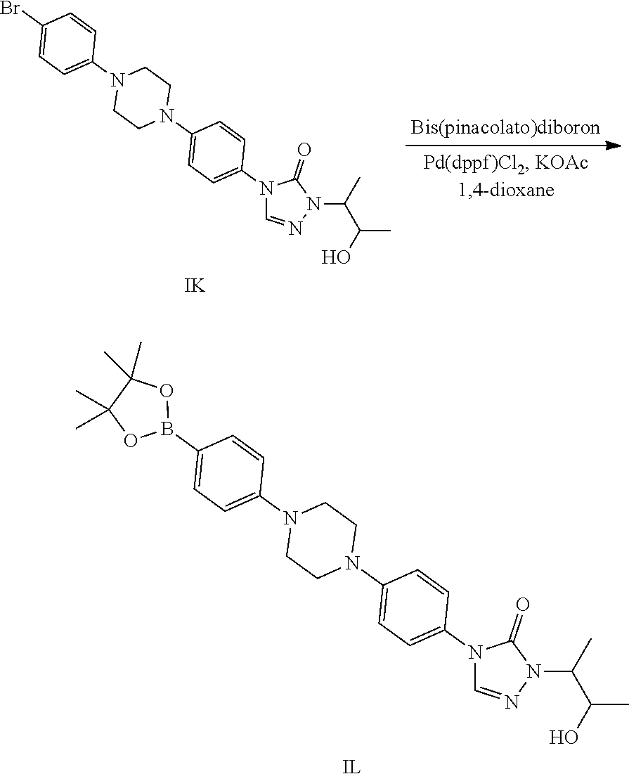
N1(C2=CC=C(N3CCN(C4=CC=C(B5OC(C)(C)C(C)(C)O5)C=C4)CC3)C=C2)C=NN(C(C)C(O)C)C1=O.[IL].N1(C2=CC=C(N3CCN(C4=CC=C(Br)C=C4)CC3)C=C2)C=NN(C(C)C(O)C)C1=O.[IK]
